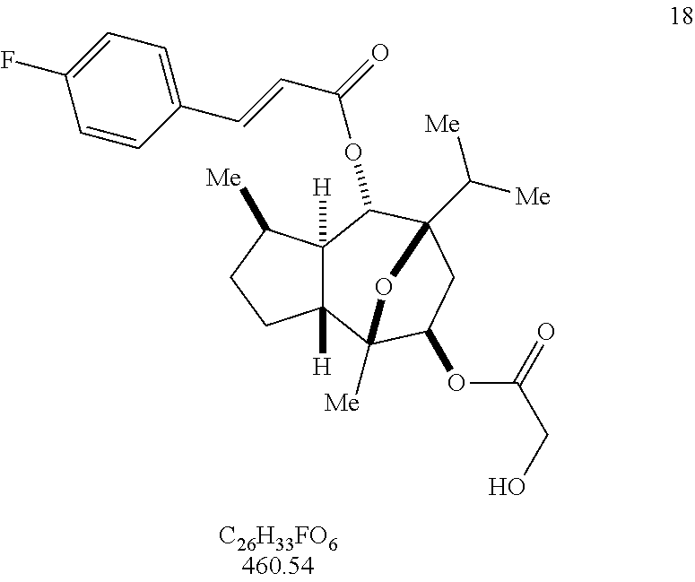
C12([H])C([H])(C3([Me])C(OC(CO)=O)CC(C([Me])[Me])(C1OC(C=CC1=CC=C(F)C=C1)=O)O3)CCC2[Me]
